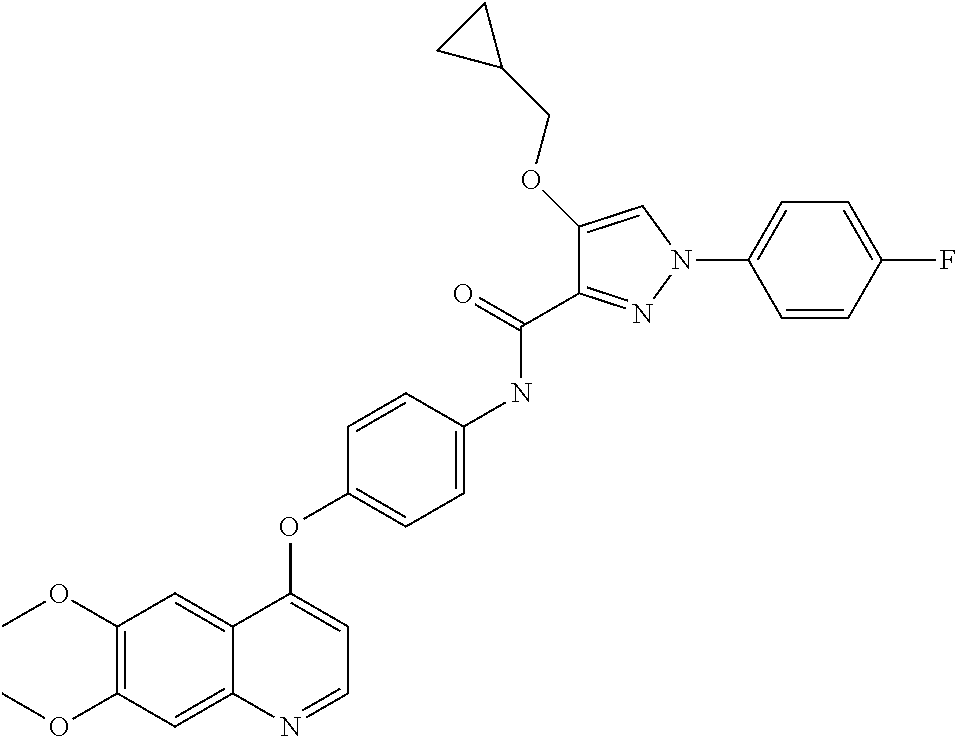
C1(OC)=C(OC)C=C2C(=C1)C(OC1=CC=C(NC(C3=NN(C4=CC=C(F)C=C4)C=C3OCC3CC3)=O)C=C1)=CC=N2
